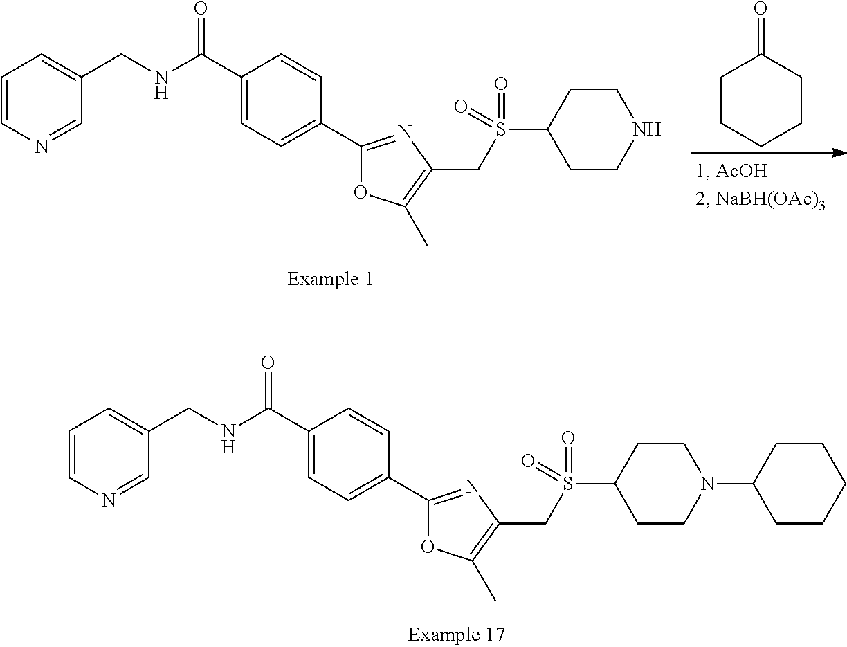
C1=CN=CC(CNC(C2=CC=C(C3=NC(CS(C4CCN(C5CCCCC5)CC4)(=O)=O)=C(C)O3)C=C2)=O)=C1.C1=CN=CC(CNC(C2=CC=C(C3=NC(CS(C4CCNCC4)(=O)=O)=C(C)O3)C=C2)=O)=C1.C1CCCCC1=O
